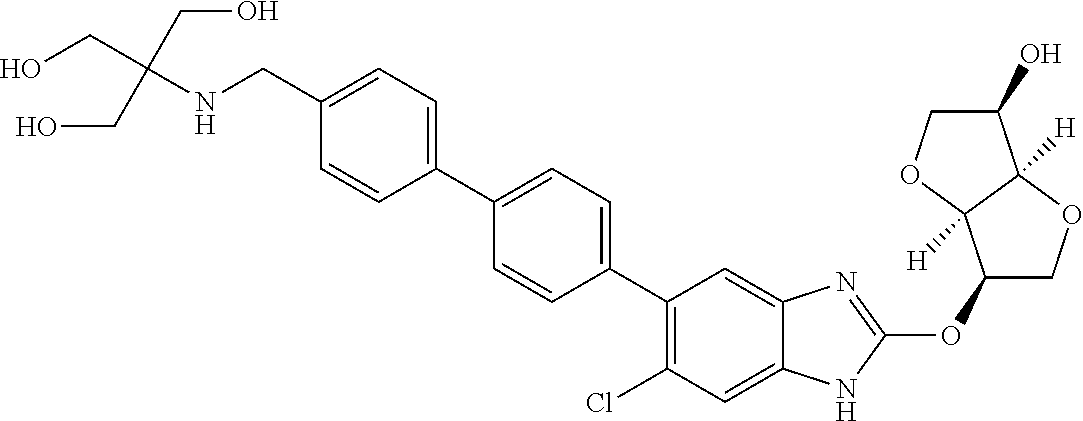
C(C1=CC=C(C2=CC=C(C3=C(Cl)C=C4C(=C3)N=C(OC3COC5([H])C3([H])OCC5O)N4)C=C2)C=C1)NC(CO)(CO)CO
